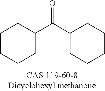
C1CCCC(C(C2CCCCC2)=O)C1
